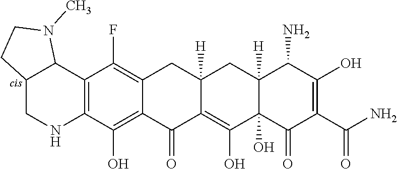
C12=C(C(O)=C3C(=C1F)CC1([H])CC4([H])C(N)C(O)=C(C(=O)N)C(=O)C4(O)C(O)=C1C3=O)NCC1C2N(C)CC1
